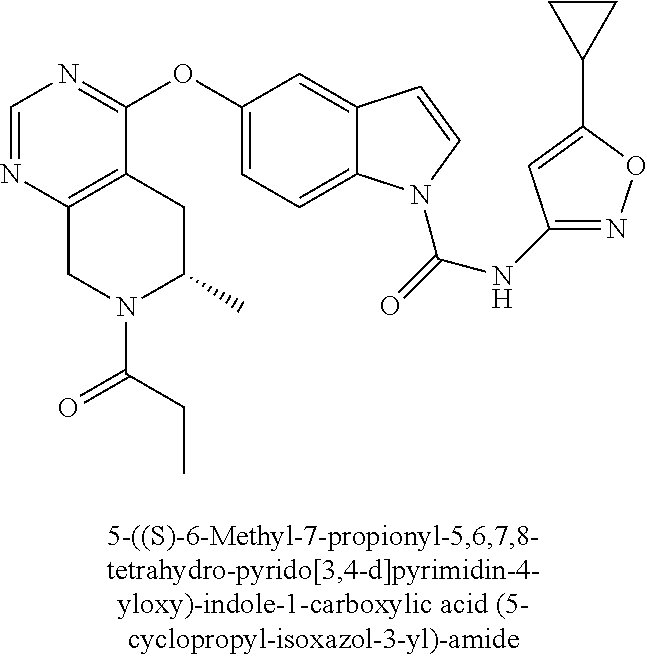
C1=NC2=C(C(OC3=CC=C4C(=C3)C=CN4C(=O)NC3=NOC(C4CC4)=C3)=N1)CC(C)N(C(CC)=O)C2
